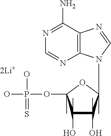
N1=C(N)C2=C(N=C1)N(C1(C)C(O)(C)C(O)(C)C(C)(OP(O)(O)=S)O1)C=N2
